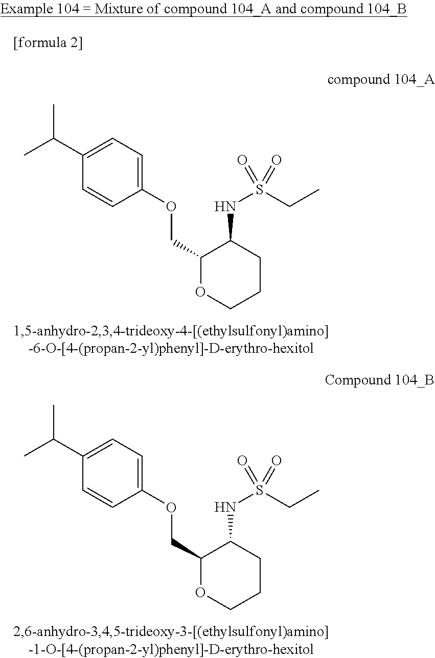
C1=CC(OCC2OCCCC2NS(CC)(=O)=O)=CC=C1C(C)C.C1=CC(OCC2OCCCC2NS(CC)(=O)=O)=CC=C1C(C)C
